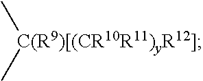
C[C(R9)[(CR10R11)yR12]]C
